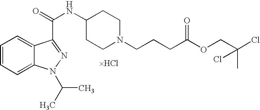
C1=CC=C2C(=C1)C(C(=O)NC1CCN(CCCC(OCC(Cl)(C)Cl)=O)CC1)=NN2C(C)C
